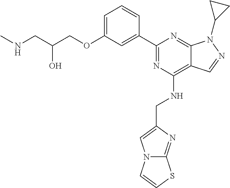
C1=C(OCC(CNC)O)C=C(C2=NC(NCC3=CN4C(=N3)SC=C4)=C3C(=N2)N(C2CC2)N=C3)C=C1
